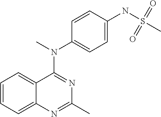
C12=CC=CC=C1N=C(C)N=C2N(C)C1=CC=C(NS(C)(=O)=O)C=C1
